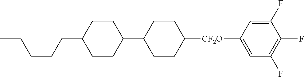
C(CCC1CCC(C2CCC([CF2O]C3=CC(F)=C(F)C(F)=C3)CC2)CC1)CC
